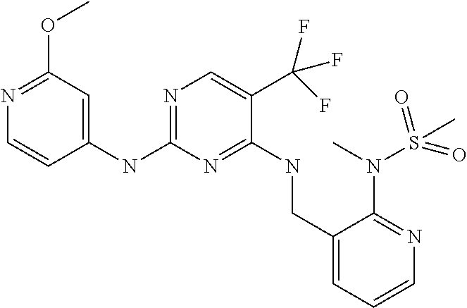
N(C1=NC=C(C(F)(F)F)C(NCC2=CC=CN=C2N(C)S(=O)(=O)C)=N1)C1=CC(OC)=NC=C1
